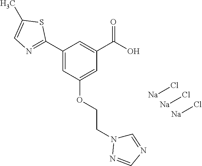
[Na]Cl.[Na]Cl.[Na]Cl.C1(C2=NC=C(C)S2)=CC(OCCN2C=NC=N2)=CC(C(=O)O)=C1
